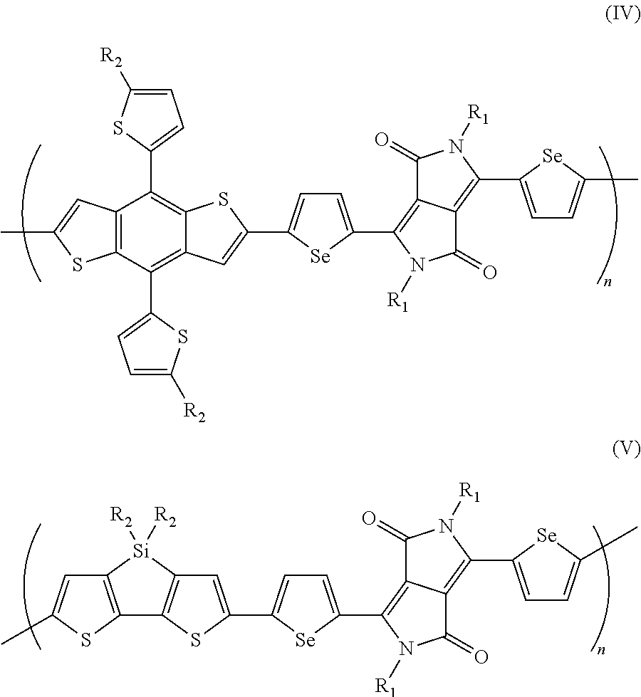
C12=C(C(C3=CC=C([R2])S3)=C3C(=C1C1=CC=C([R2])S1)SC(C1=CC=C(C4=C5C(=C(C6=CC=C(C)[Se]6)N([R1])C5=O)C(=O)N4[R1])[Se]1)=C3)SC(C)=C2.C1=C(C2=C3C(=C(C4=CC=C(C)[Se]4)N([R1])C3=O)C(=O)N2[R1])[Se]C(C2=CC3=C(S2)C2=C([Si]3([R2])[R2])C=C(C)S2)=C1
